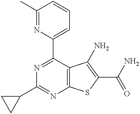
N1=C(C2=CC=CC(C)=N2)C2=C(N=C1C1CC1)SC(C(N)=O)=C2N
